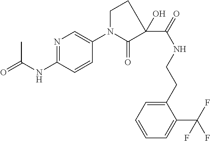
CC(NC1=NC=C(N2CCC(C(NCCC3=CC=CC=C3C(F)(F)F)=O)(O)C2=O)C=C1)=O
